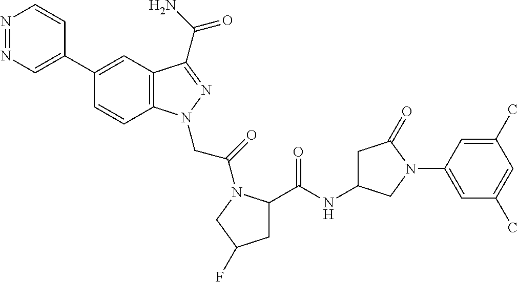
N1=NC=C(C2=CC3=C(C=C2)N(CC(=O)N2C(C(=O)NC4CC(=O)N(C5=CC(C)=CC(C)=C5)C4)CC(F)C2)N=C3C(N)=O)C=C1
